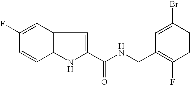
C1(C(NCC2=C(F)C=CC(Br)=C2)=O)=CC2=C(N1)C=CC(F)=C2
